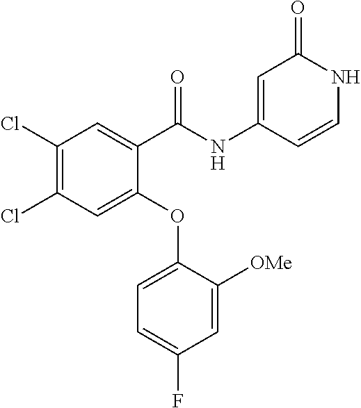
C1(Cl)=C(Cl)C=C(OC2=CC=C(F)C=C2[OMe])C(C(NC2=CC(=O)NC=C2)=O)=C1
